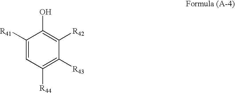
C1([R41])=CC([R44])=C([R43])C([R42])=C1O
